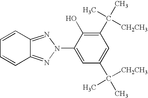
C1=CC2=NN(C3=CC(C(C)([CH2CH3])C)=CC(C(C)(C)[CH2CH3])=C3O)N=C2C=C1
